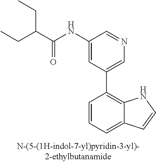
C1(NC(C(CC)CC)=O)=CC(C2=C3C(=CC=C2)C=CN3)=CN=C1
